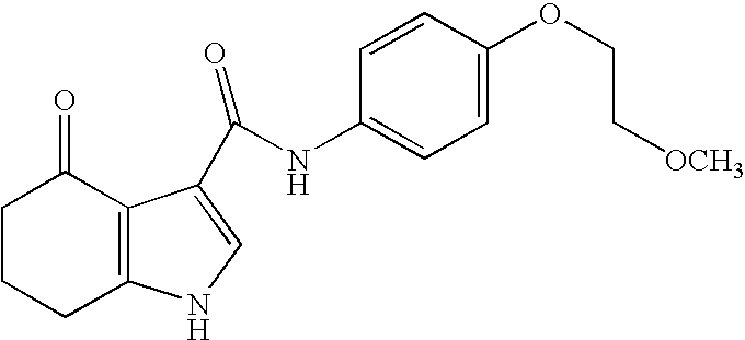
C1CCC2=C(C1=O)C(C(NC1=CC=C(OCC[OCH3])C=C1)=O)=CN2
